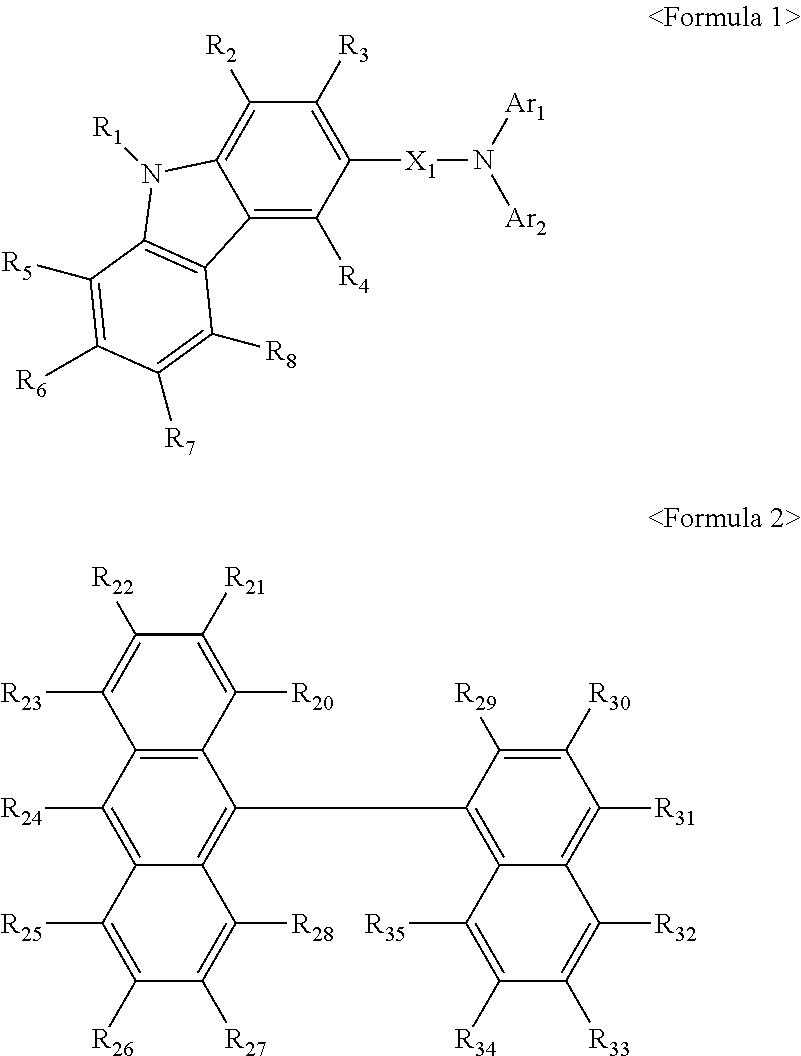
C12=C([R4])C([X1]N([Ar2])[Ar1])=C([R3])C([R2])=C1N([R1])C1=C2C([R8])=C([R7])C([R6])=C1[R5].C12=C(C([R24])=C3C(=C1C1=C4C(=C([R31])C([R30])=C1[R29])C([R32])=C([R33])C([R34])=C4[R35])C([R28])=C([R27])C([R26])=C3[R25])C([R23])=C([R22])C([R21])=C2[R20]
